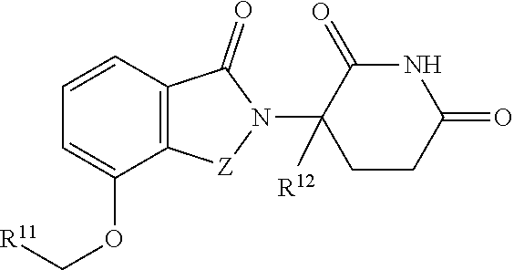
O(C[R11])C1=CC=CC2=C1[Z]N(C1([R12])C(=O)NC(=O)CC1)C2=O
